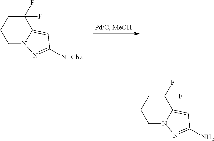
C1N2C(=CC([NHCbz])=N2)C(F)(F)CC1.C1N2C(=CC(N)=N2)C(F)(F)CC1
